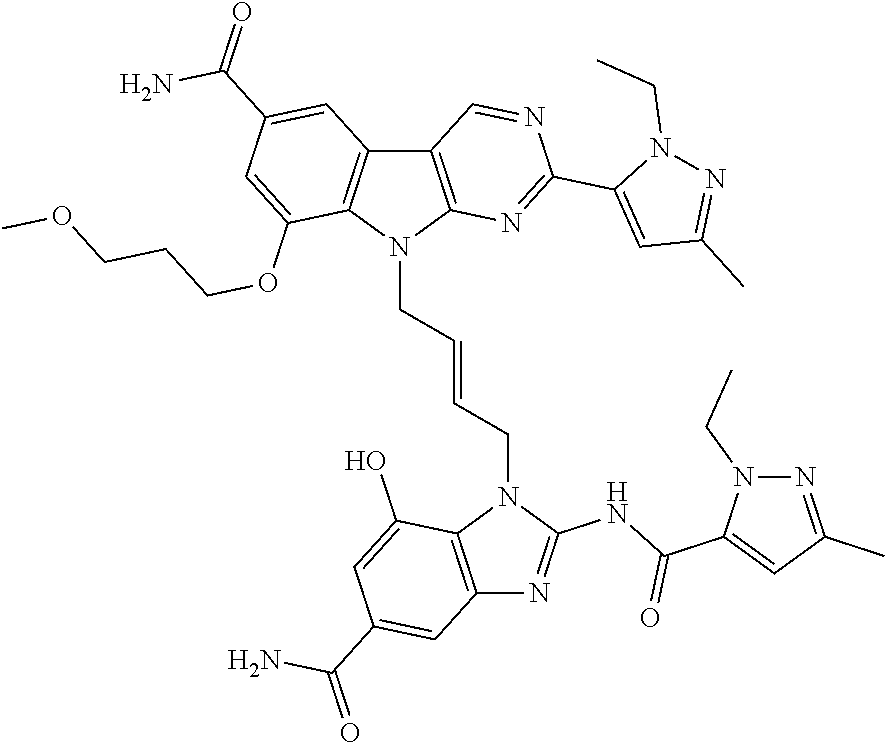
C12=C(N(CC=CCN3C4=C(N=C3NC(C3=CC(C)=NN3CC)=O)C=C(C(=O)N)C=C4O)C3=C1C=C(C(=O)N)C=C3OCCCOC)N=C(C1=CC(C)=NN1CC)N=C2
